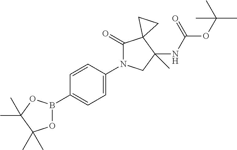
C1(B2OC(C)(C)C(C)(C)O2)=CC=C(N2C(=O)C3(C(NC(OC(C)(C)C)=O)(C)C2)CC3)C=C1
